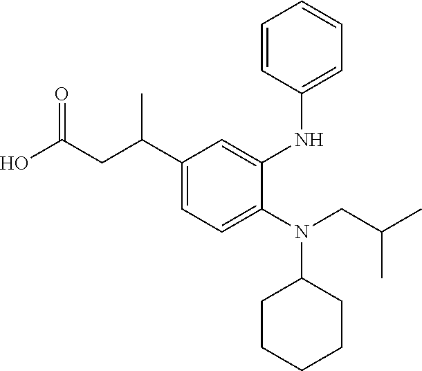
C1(C(CC(O)=O)C)=CC=C(N(CC(C)C)C2CCCCC2)C(NC2=CC=CC=C2)=C1
